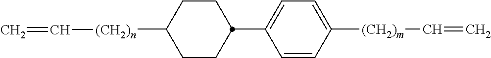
C1=CC([(CH2)m]C=C)=CC=C1C1CCC([(CH2)n]C=C)CC1
